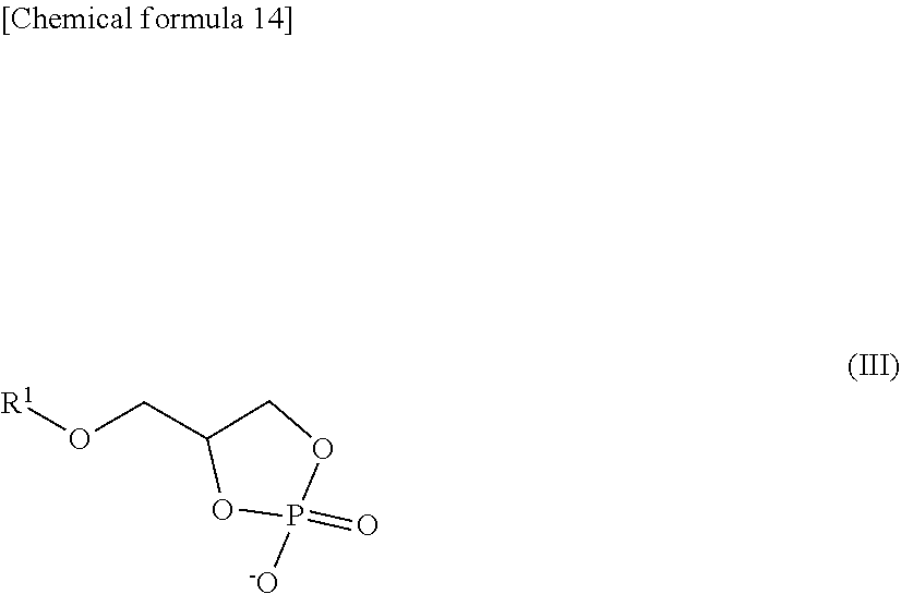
O(CC1OP(=O)([-O])OC1)[R1]
